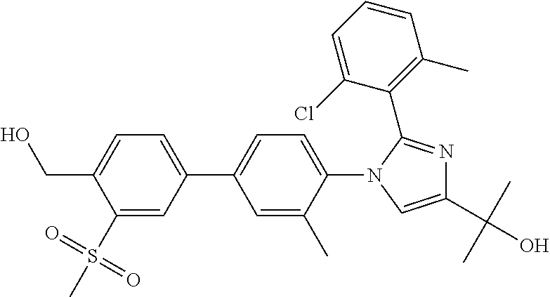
C1=C(CO)C(S(C)(=O)=O)=CC(C2=CC=C(N3C(C4=C(C)C=CC=C4Cl)=NC(C(C)(C)O)=C3)C(C)=C2)=C1
